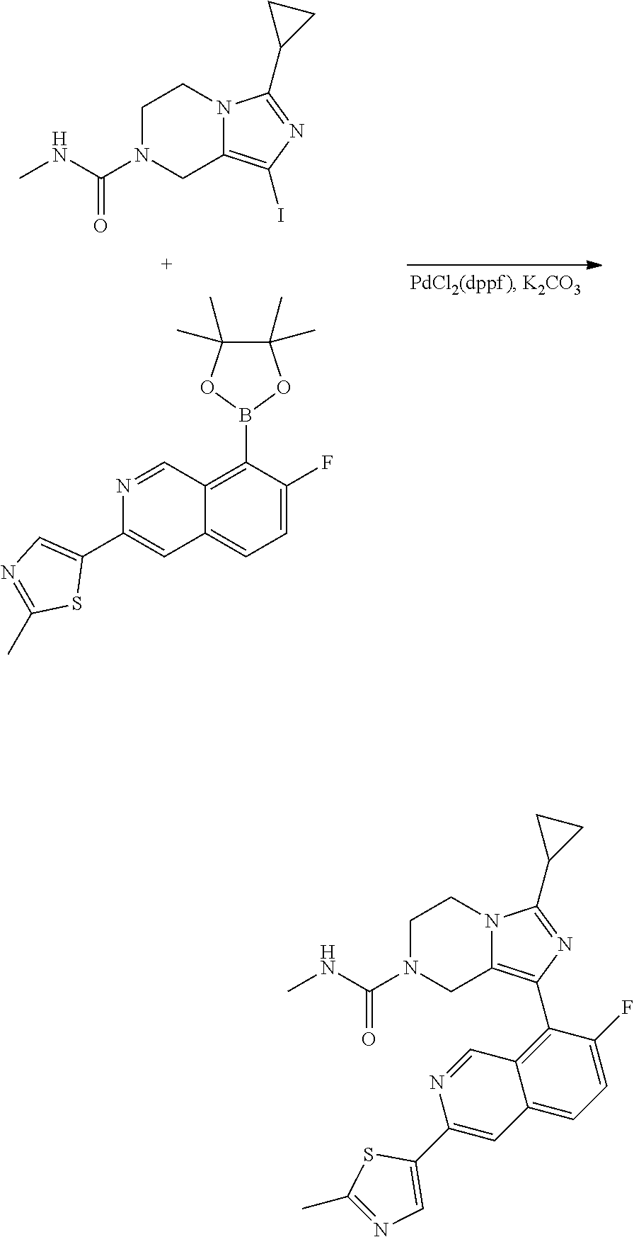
C1N(C(NC)=O)CC2=C(I)N=C(C3CC3)N2C1.C1=C(F)C(B2OC(C)(C)C(C)(C)O2)=C2C(=C1)C=C(C1=CN=C(C)S1)N=C2.C1N(C(NC)=O)CC2=C(C3=C4C(=CC=C3F)C=C(C3=CN=C(C)S3)N=C4)N=C(C3CC3)N2C1
